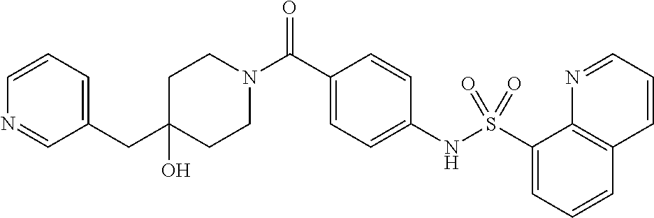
C1(O)(CC2=CC=CN=C2)CCN(C(C2=CC=C(NS(C3=CC=CC4=C3N=CC=C4)(=O)=O)C=C2)=O)CC1
